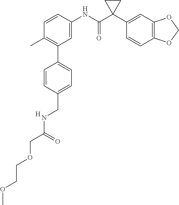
C1=CC(NC(C2(C3=CC4=C(C=C3)OCO4)CC2)=O)=CC(C2=CC=C(CNC(=O)COCCOC)C=C2)=C1C.[H]
